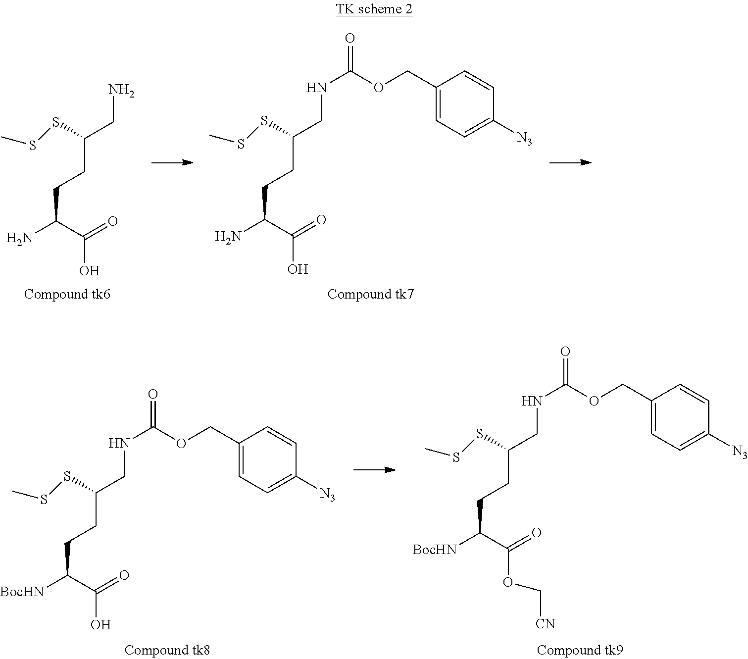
C(C(C(=O)O)N)CC(CN)SSC.C(C(C(=O)O)N)CC(CNC(=O)OCC1=CC=C([N3])C=C1)SSC.C(C(C(=O)O)[BocHN])CC(CNC(=O)OCC1=CC=C([N3])C=C1)SSC.C(C(C(=O)OC[CN])[BocHN])CC(CNC(=O)OCC1=CC=C([N3])C=C1)SSC
